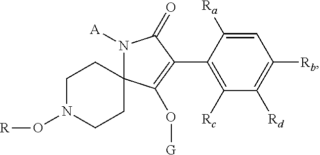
N1([A])C2(C(O[G])=C(C3=C([Rc])C([Rd])=C([Rb])C=C3[Ra])C1=O)CCN(O[R])CC2
